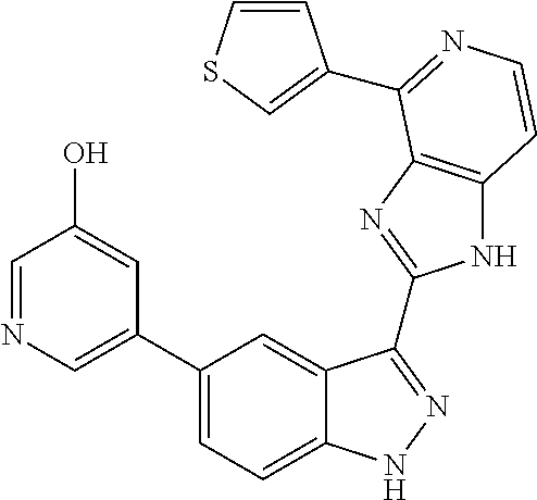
C1(C2=CN=CC(O)=C2)=CC=C2C(=C1)C(C1=NC3=C(N1)C=CN=C3C1=CSC=C1)=NN2
